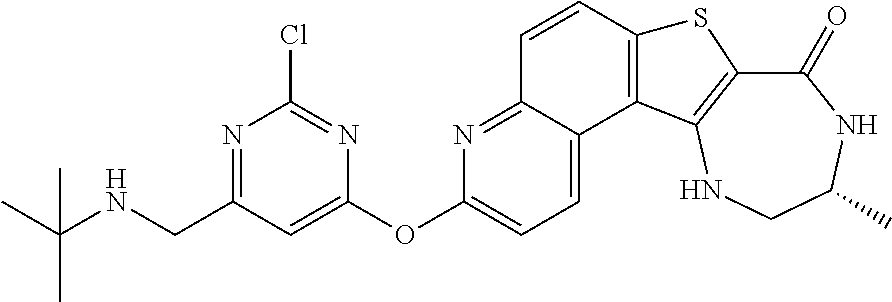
C1(=O)C2=C(NCC(C)N1)C1=C(S2)C=CC2=NC(OC3=CC(CNC(C)(C)C)=NC(Cl)=N3)=CC=C12
